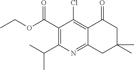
C1(C(OCC)=O)=C(C(C)C)N=C2C(=C1Cl)C(=O)CC(C)(C)C2
